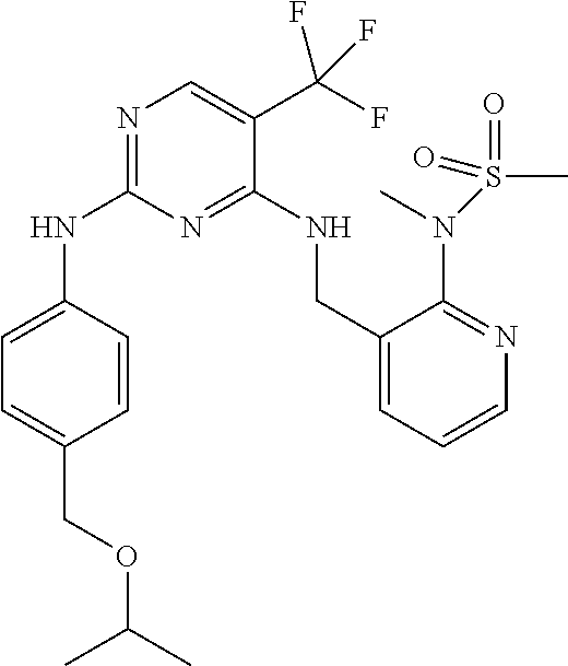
C1=C(NC2=NC=C(C(F)(F)F)C(NCC3=CC=CN=C3N(C)S(C)(=O)=O)=N2)C=CC(COC(C)C)=C1
